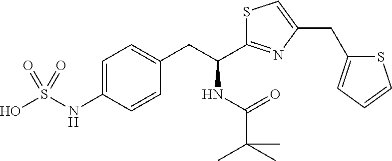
C1=C(NS(O)(=O)=O)C=CC(CC(NC(=O)C(C)(C)C)C2=NC(CC3=CC=CS3)=CS2)=C1
